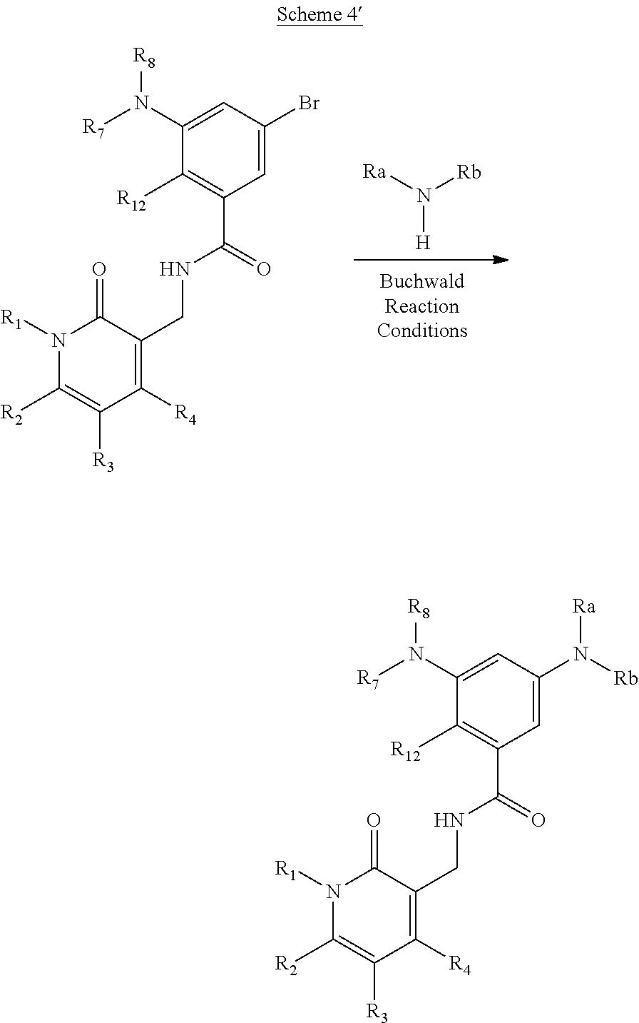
BrC1=CC(C(NCC2=C([R4])C([R3])=C([R2])N([R1])C2=O)=O)=C([R12])C(N([R8])[R7])=C1.[Ra]N([Rb])[H].C1(N([R8])[R7])=CC(N([Rb])[Ra])=CC(C(NCC2=C([R4])C([R3])=C([R2])N([R1])C2=O)=O)=C1[R12]
